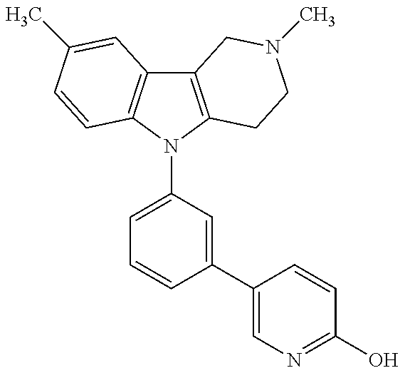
C12=C(N(C3=CC=CC(C4=CN=C(O)C=C4)=C3)C3=C1C=C(C)C=C3)CCN(C)C2
